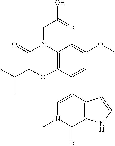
C1(=O)C(C(C)C)OC2=C(N1CC(O)=O)C=C(OC)C=C2C1=CN(C)C(=O)C2=C1C=CN2
